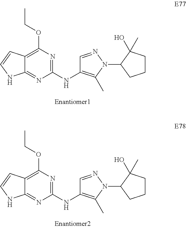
C12=C(OCC)N=C(NC3=C(C)N(C4CCCC4(O)C)N=C3)N=C1NC=C2.C12=C(OCC)N=C(NC3=C(C)N(C4CCCC4(O)C)N=C3)N=C1NC=C2
